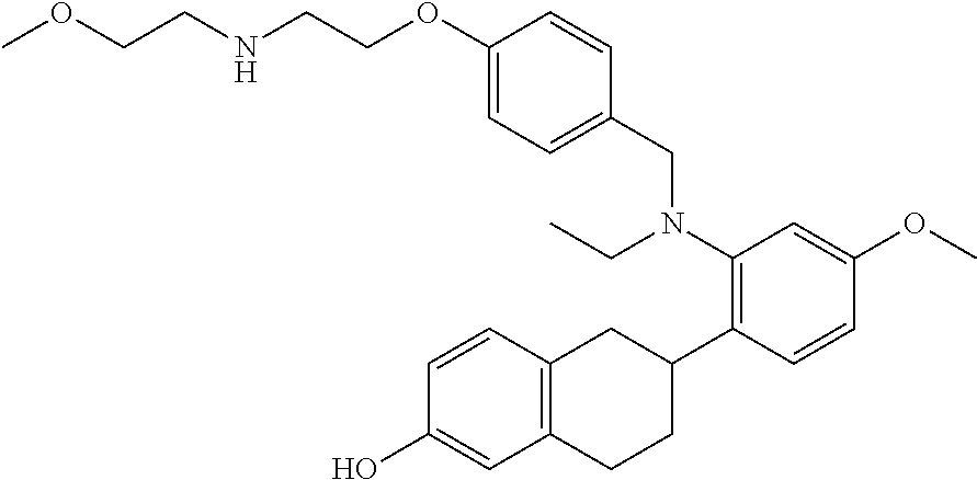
C1(O)=CC2=C(C=C1)CC(C1=C(N(CC3=CC=C(OCCNCCOC)C=C3)CC)C=C(OC)C=C1)CC2
